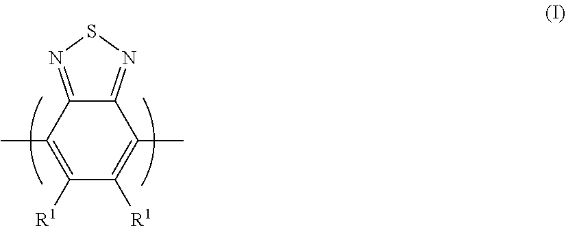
C12=NSN=C1C(C)=C([R1])C([R1])=C2C
